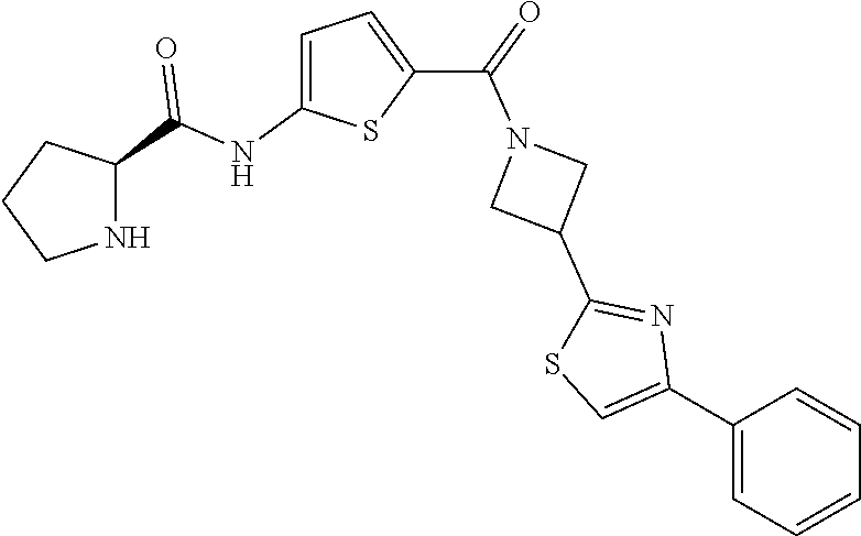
C1(C2=CSC(C3CN(C(=O)C4=CC=C(NC(=O)C5CCCN5)S4)C3)=N2)=CC=CC=C1
